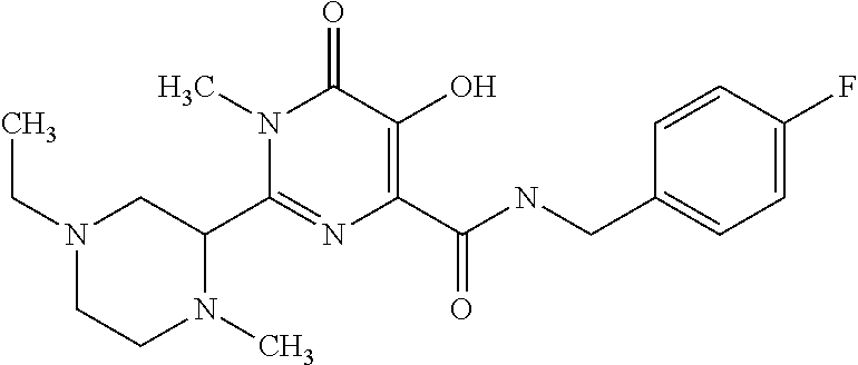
N1(C)C(C2=NC(C(NCC3=CC=C(F)C=C3)=O)=C(O)C(=O)N2C)CN(CC)CC1
